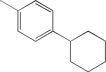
C1(C)=CC=C(C2CCCCC2)C=C1
